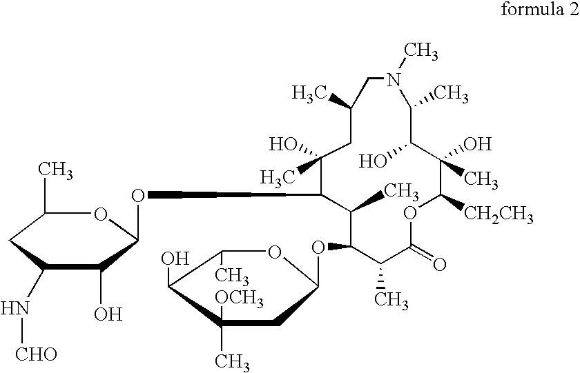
C1(C)C(OC2CC(C)([OCH3])C(O)C(C)O2)C(C)C(=O)OC([CH2CH3])C(O)(C)C(O)C(C)N(C)CC(C)CC(O)(C)C1OC1C(O)C(N[CHO])CC(C)O1
